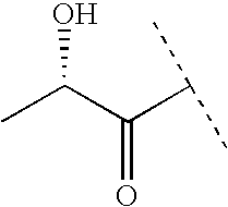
CC(C(C(C)C)=O)O
